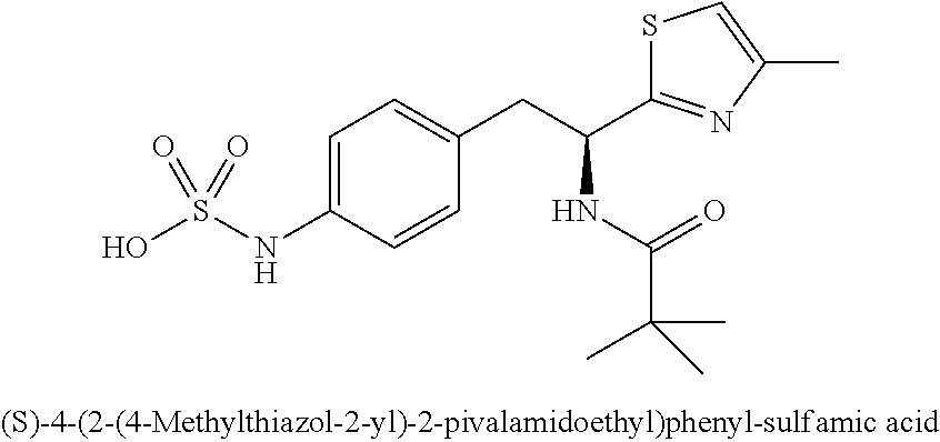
OS(NC1=CC=C(CC(C2=NC(C)=CS2)NC(C(C)(C)C)=O)C=C1)(=O)=O
